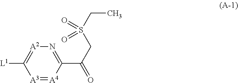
[A3]1=[A4]C(C(CS(CC)(=O)=O)=O)=N[A2]=C1[L1]
